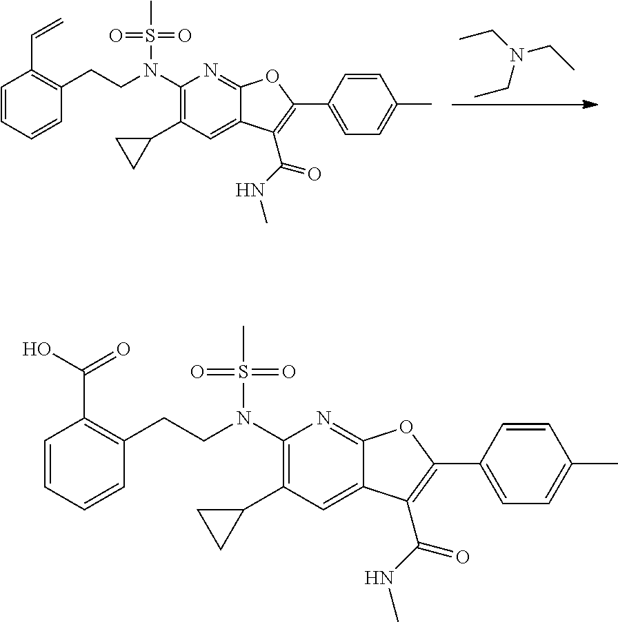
CCN(CC)CC.C1=CC=CC(CCN(C2=C(C3CC3)C=C3C(=N2)OC(C2=CC=C(C)C=C2)=C3C(NC)=O)S(C)(=O)=O)=C1C=C.C1=CC=CC(CCN(C2=C(C3CC3)C=C3C(=N2)OC(C2=CC=C(C)C=C2)=C3C(NC)=O)S(C)(=O)=O)=C1C(=O)O
